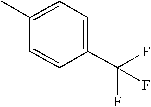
C1=CC(C(F)(F)F)=CC=C1C
